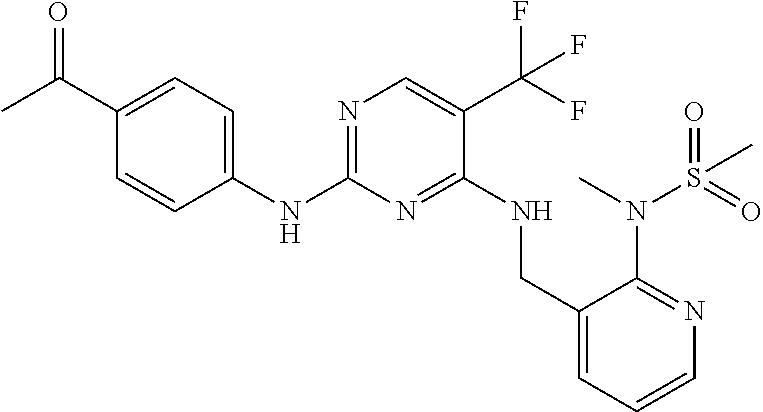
N1=C(NC2=CC=C(C(C)=O)C=C2)N=C(NCC2=CC=CN=C2N(C)S(=O)(=O)C)C(C(F)(F)F)=C1
